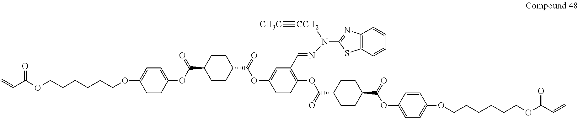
C=CC(OCCCCCCOC1=CC=C(OC(=O)C2CCC(C(OC3=CC(C=NN([CCH2]#[CH3C])C4=NC5=C(S4)C=CC=C5)=C(OC(=O)C4CCC(C(OC5=CC=C(OCCCCCCOC(=O)C=C)C=C5)=O)CC4)C=C3)=O)CC2)C=C1)=O
